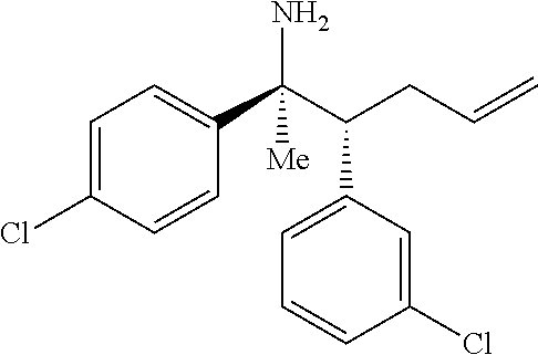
NC(C(CC=C)C1=CC=CC(Cl)=C1)(C1=CC=C(Cl)C=C1)[Me]
